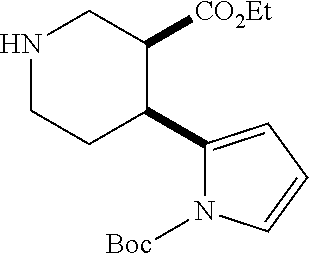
C1(C2C([CO2Et])CNCC2)=CC=CN1[Boc]
